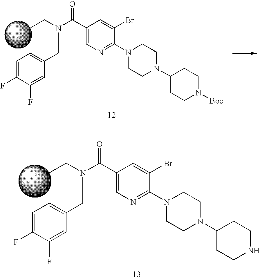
C1(C(N(CC)CC2=CC=C(F)C(F)=C2)=O)=CN=C(N2CCN(C3CCN([Boc])CC3)CC2)C(Br)=C1.C1(C(N(CC)CC2=CC=C(F)C(F)=C2)=O)=CN=C(N2CCN(C3CCNCC3)CC2)C(Br)=C1
